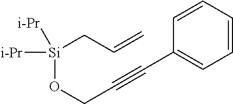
[Si](OCC#CC1=CC=CC=C1)([i-Pr])([i-Pr])CC=C
